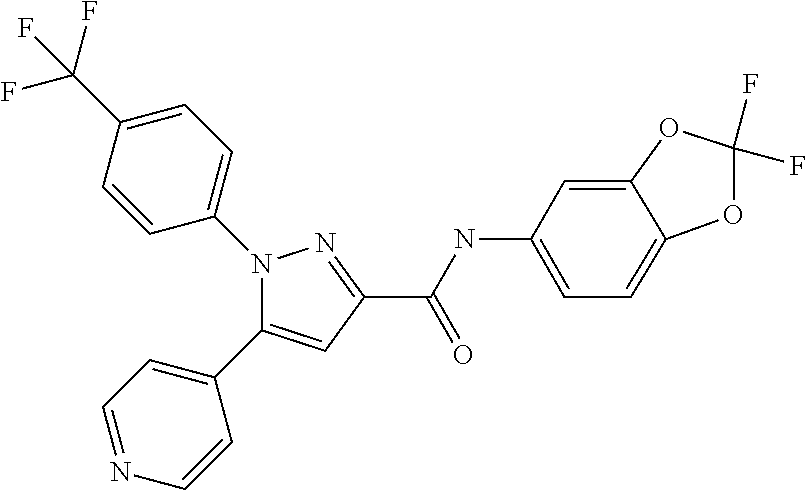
C(=O)(C1=NN(C2=CC=C(C(F)(F)F)C=C2)C(C2=CC=NC=C2)=C1)NC1=CC=C2OC(F)(F)OC2=C1
